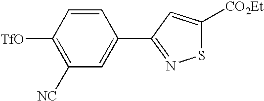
C1([NC])=C([TfO])C=CC(C2=NSC([CO2Et])=C2)=C1
